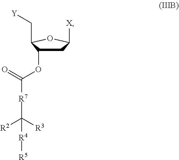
C1C(OC([R7]C([R2])([R3])[R4][R5])=O)C(C[Y])OC1[X]
